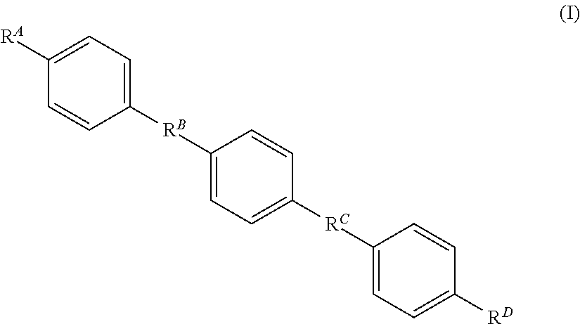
C1([RB]C2=CC=C([RC]C3=CC=C([RD])C=C3)C=C2)=CC=C([RA])C=C1
